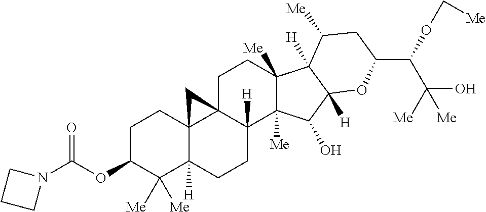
C1C(OC(=O)N2CCC2)C([Me])([Me])C2([H])C3(C1)C1(C([H])(CC2)C2([Me])C([Me])(CC1)C1([H])C([H])(C2O)OC(C(OC[Me])C([Me])(O)[Me])CC1[Me])C3
